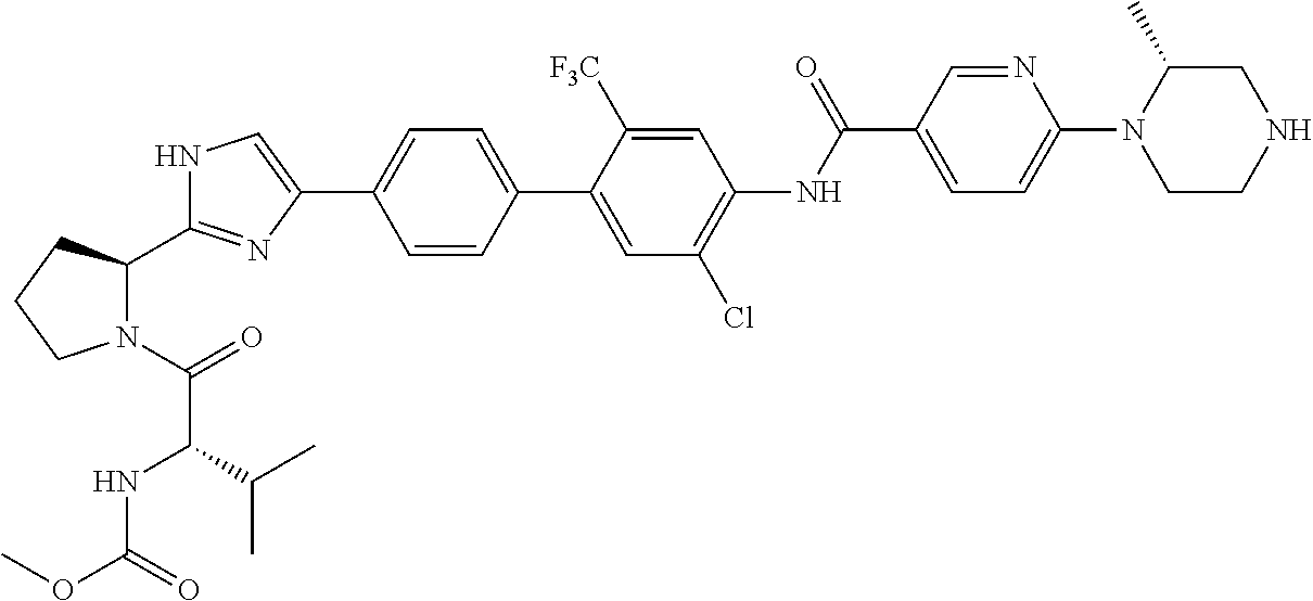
C1=CC(C2=CC(Cl)=C(NC(C3=CC=C(N4CCNCC4C)N=C3)=O)C=C2[F3C])=CC=C1C1=CNC(C2N(C(=O)C(NC(OC)=O)C(C)C)CCC2)=N1
